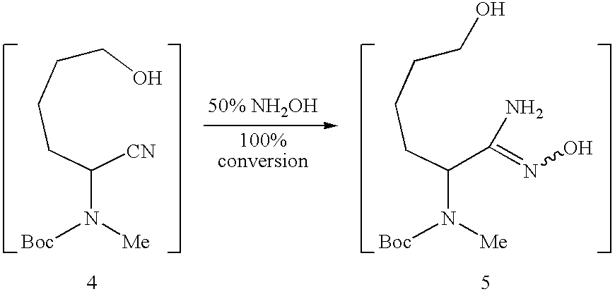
C(C([CN])N([Me])[Boc])CCCO.C(C(C(=NO)N)N([Me])[Boc])CCCO
